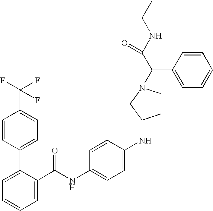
C1=C(C(NC2=CC=C(NC3CCN(C(C(NCC)=O)C4=CC=CC=C4)C3)C=C2)=O)C(C2=CC=C(C(F)(F)F)C=C2)=CC=C1
